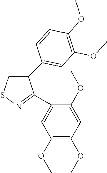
C1(C2=CC(OC)=C(OC)C=C2)=CSN=C1C1=CC(OC)=C(OC)C=C1OC
